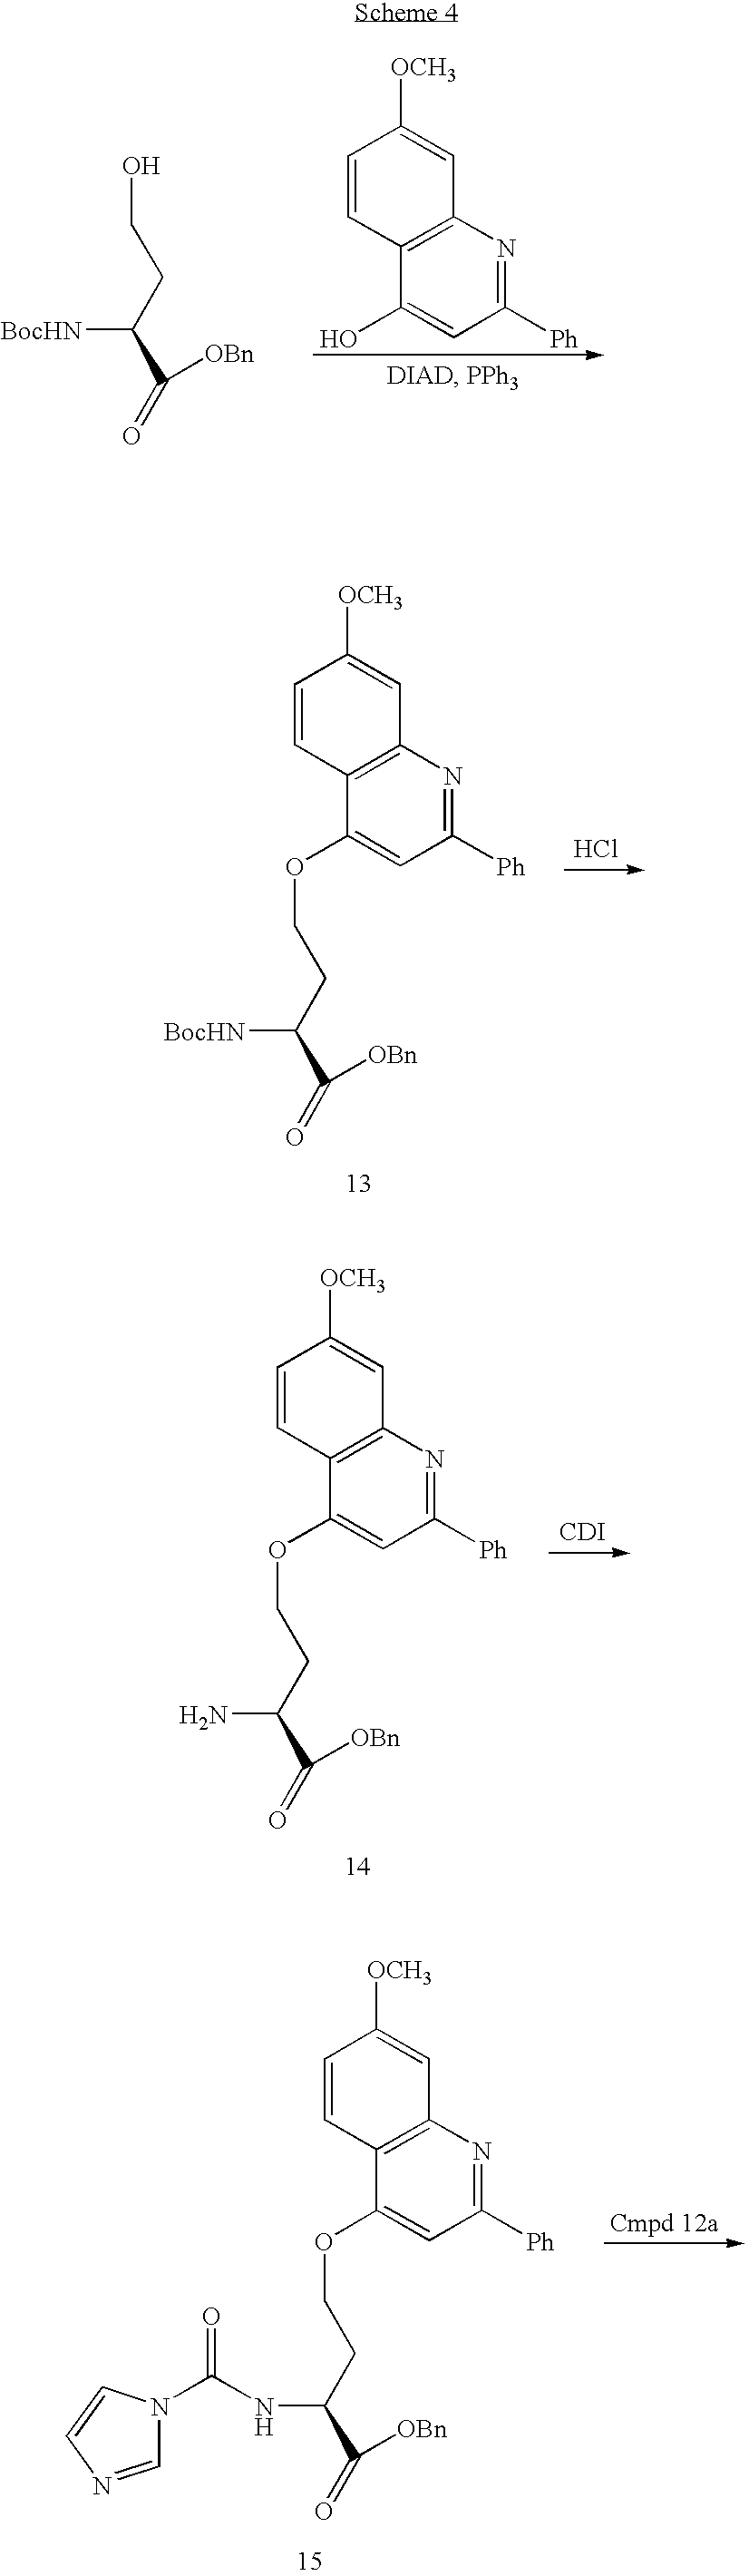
[BocHN]C(CCO)C(=O)[OBn].C1([Ph])=NC2=C(C(O)=C1)C=CC([OCH3])=C2.Cl.C1([Ph])=NC2=C(C(OCCC([BocHN])C(=O)[OBn])=C1)C=CC([OCH3])=C2.[CDI].C1([Ph])=NC2=C(C(OCCC(N)C(=O)[OBn])=C1)C=CC([OCH3])=C2.[Cmpd 12a].C1([Ph])=NC2=C(C(OCCC(NC(N3C=NC=C3)=O)C(=O)[OBn])=C1)C=CC([OCH3])=C2
